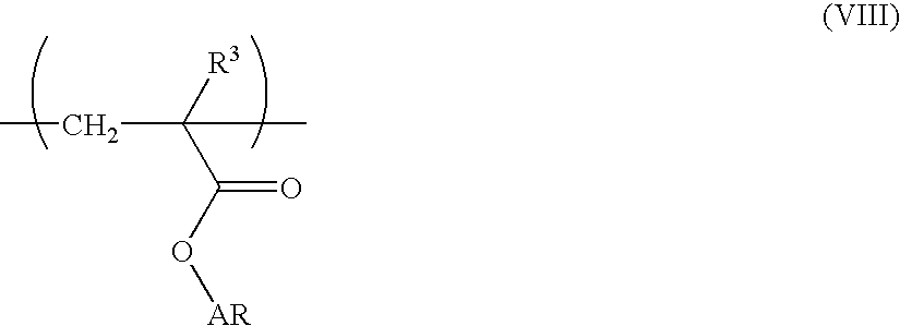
[AR]OC(C(CC)(C)[R3])=O
